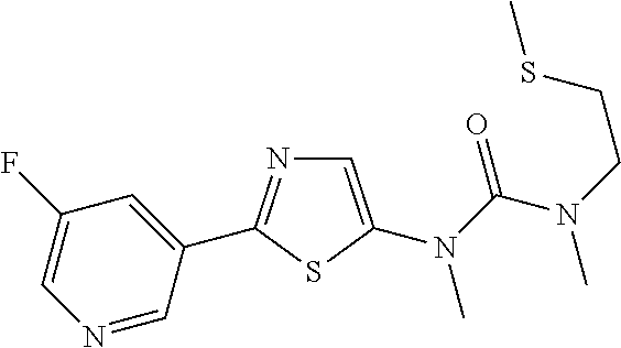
N1=CC(C2=NC=C(N(C(N(CCSC)C)=O)C)S2)=CC(F)=C1
